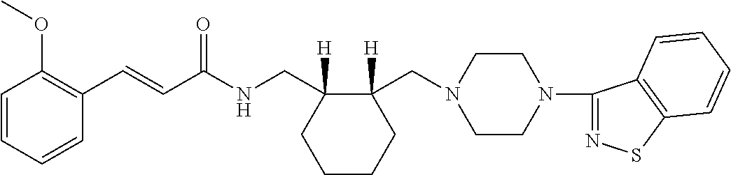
C1(C=CC(NCC2([H])CCCCC2(CN2CCN(C3=NSC4=C3C=CC=C4)CC2)[H])=O)=C(OC)C=CC=C1
